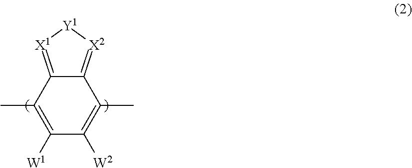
C1([W2])=C(C)C2=[X2][Y1][X1]=C2C(C)=C1[W1]
